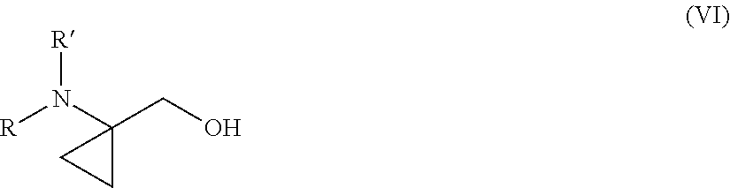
OCC1(N([R])[R])CC1
